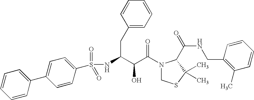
N(C(CC1=CC=CC=C1)C(C(N1CSC(C)(C)C1C(NCC1=C(C)C=CC=C1)=O)=O)O)S(=O)(=O)C1=CC=C(C2=CC=CC=C2)C=C1
